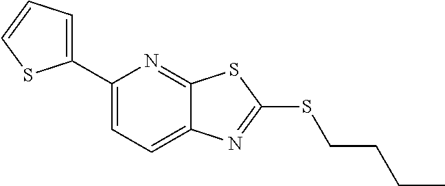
C1(C2=CC=C3C(=N2)SC(SCCCC)=N3)=CC=CS1
